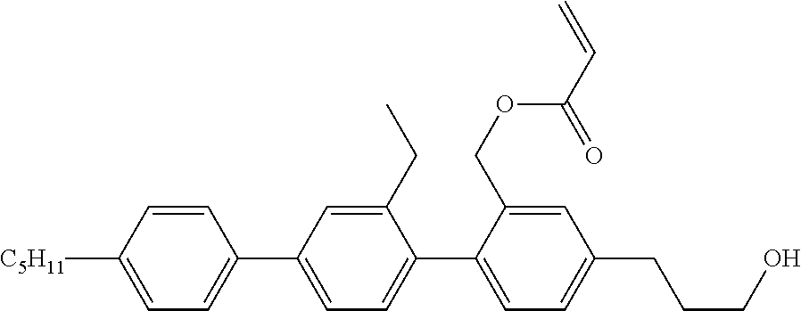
C1=CC([C5H11])=CC=C1C1=CC=C(C2=CC=C(CCCO)C=C2COC(C=C)=O)C(CC)=C1
